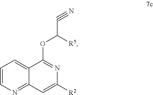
C1=CN=C2C(=C1)C(OC([R5])C#N)=NC([R2])=C2
